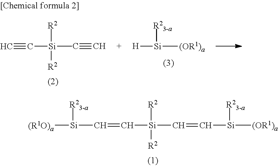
[(R1O)a][Si]([R23-a])C=C[Si](C=C[Si]([R23-a])[(OR1)a])([R2])[R2].C#C[Si](C#C)(C)([R2])[R2].[H][Si]([R23-a])[(OR1)a]
